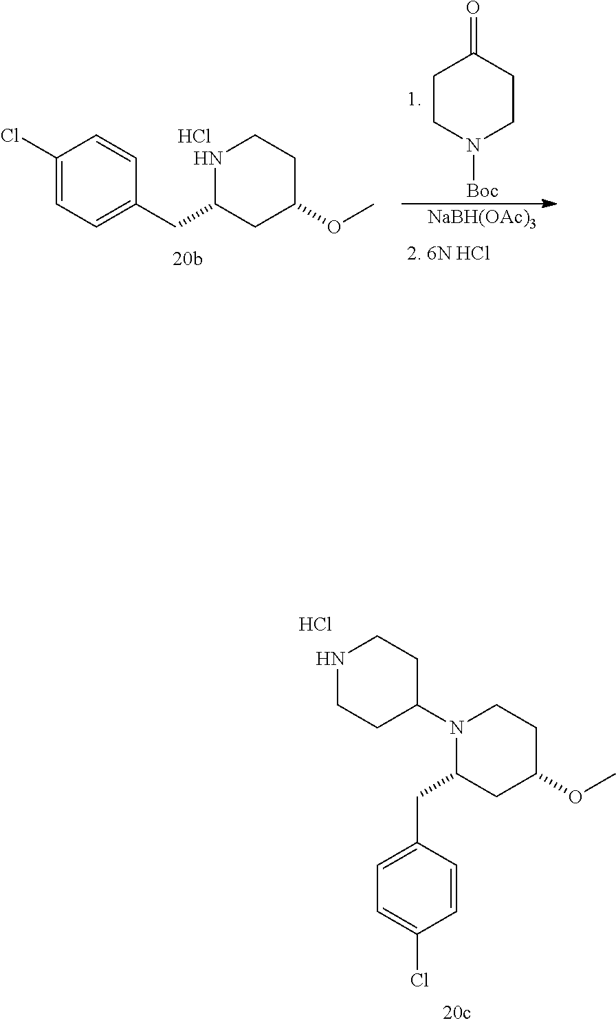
C1C(OC)CCNC1CC1=CC=C(Cl)C=C1.Cl.C1CN([Boc])CCC1=O.[NaBH(OAc)3].C1C(OC)CCN(C2CCNCC2)C1CC1=CC=C(Cl)C=C1.Cl
